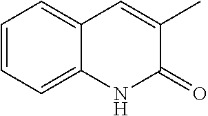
C1=CC=C2C(=C1)C=C(C)C(=O)N2
